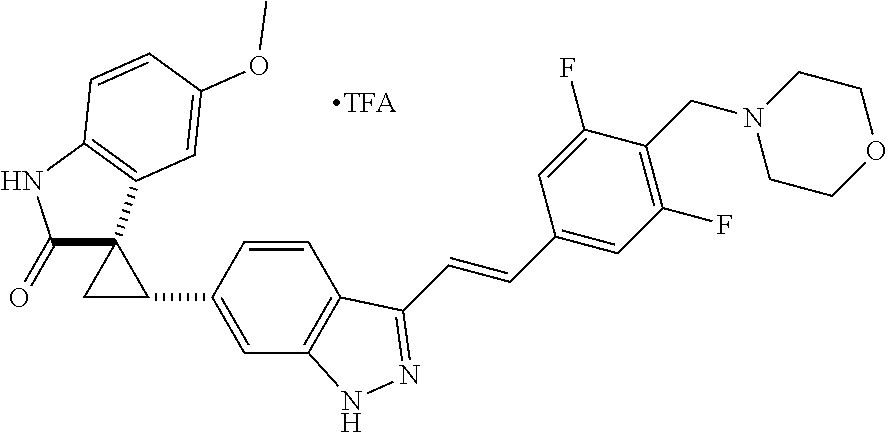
C1(=O)C2(C3=C(N1)C=CC(OC)=C3)CC2C1=CC2=C(C(C=CC3=CC(F)=C(CN4CCOCC4)C(F)=C3)=NN2)C=C1
